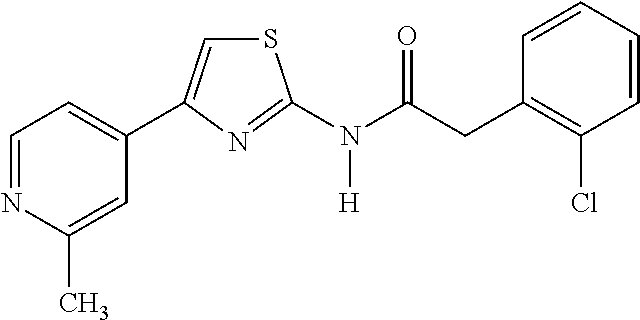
C1=NC(C)=CC(C2=CSC(N(C(CC3=C(Cl)C=CC=C3)=O)[H])=N2)=C1
